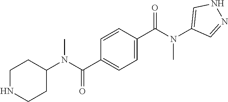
C1NCCC(N(C(C2=CC=C(C(N(C3=CNN=C3)C)=O)C=C2)=O)C)C1
